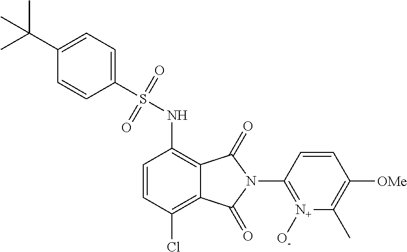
C1(S(NC2=C3C(=C(Cl)C=C2)C(=O)N(C2=[N+]([O-])C(C)=C([OMe])C=C2)C3=O)(=O)=O)=CC=C(C(C)(C)C)C=C1
